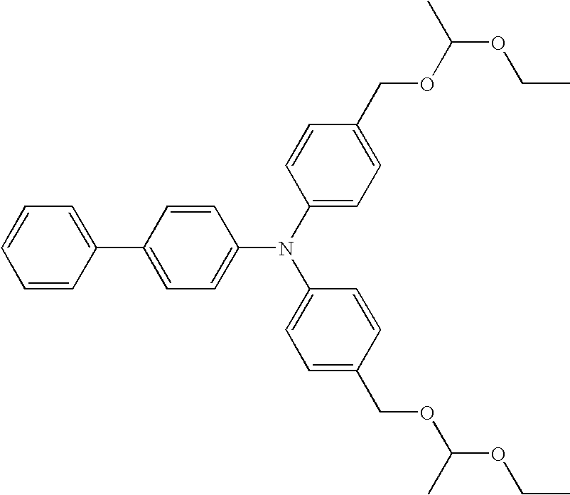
C1=C(C2=CC=CC=C2)C=CC(N(C2=CC=C(COC(OCC)C)C=C2)C2=CC=C(COC(OCC)C)C=C2)=C1
